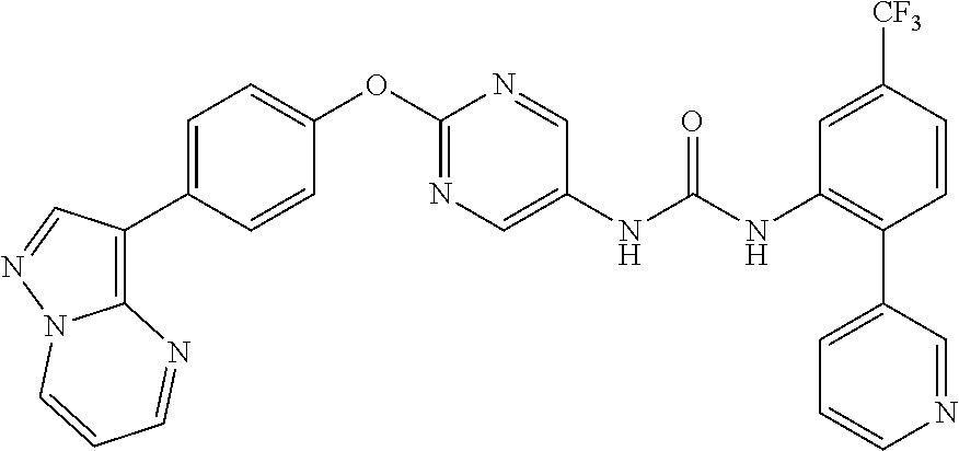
C1=C(C2=C3N(N=C2)C=CC=N3)C=CC(OC2=NC=C(NC(NC3=C(C4=CC=CN=C4)C=CC([CF3])=C3)=O)C=N2)=C1
